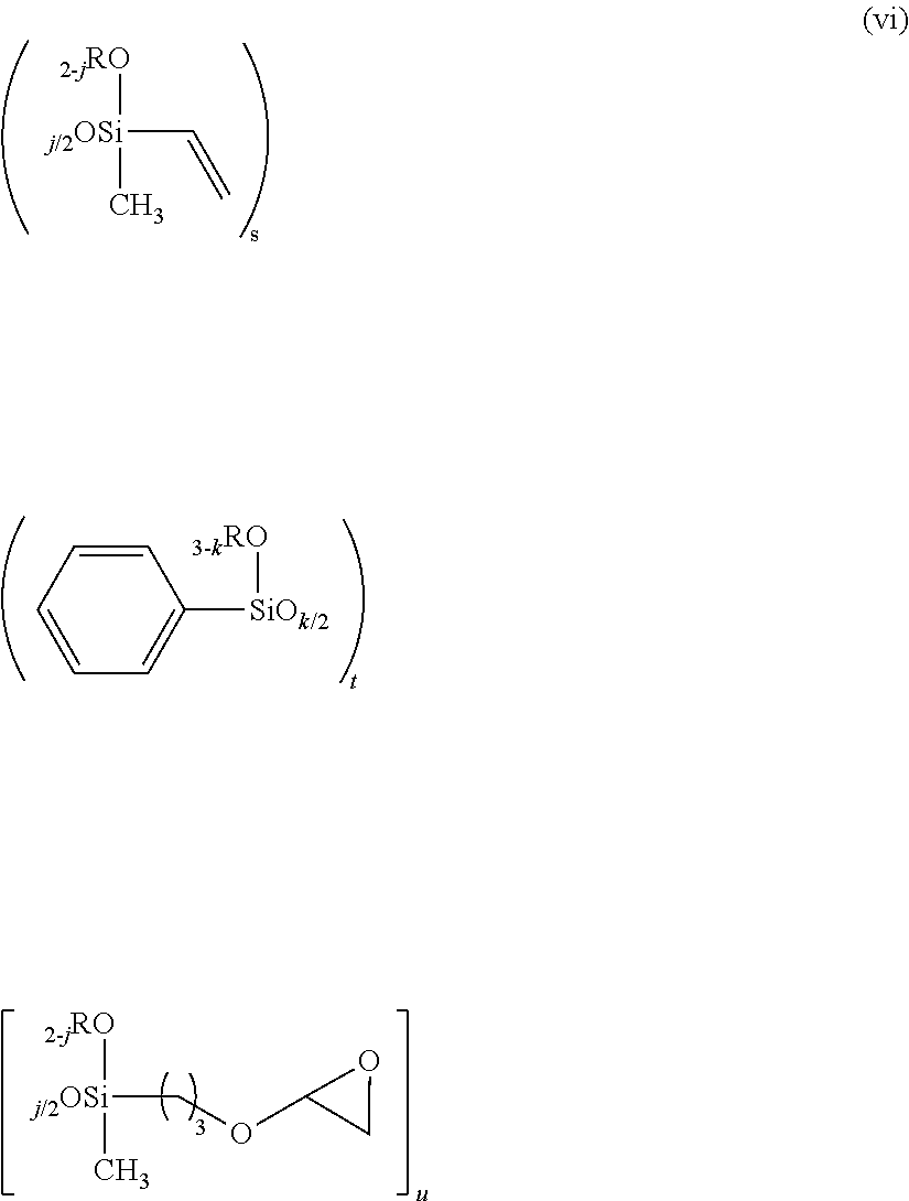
C(=C)[j/2OSi]([2-jRO])C.O1C(OC[j/2OSi](C)[2-jRO])C1.C1=CC=C([SiOk/2][3-kRO])C=C1
